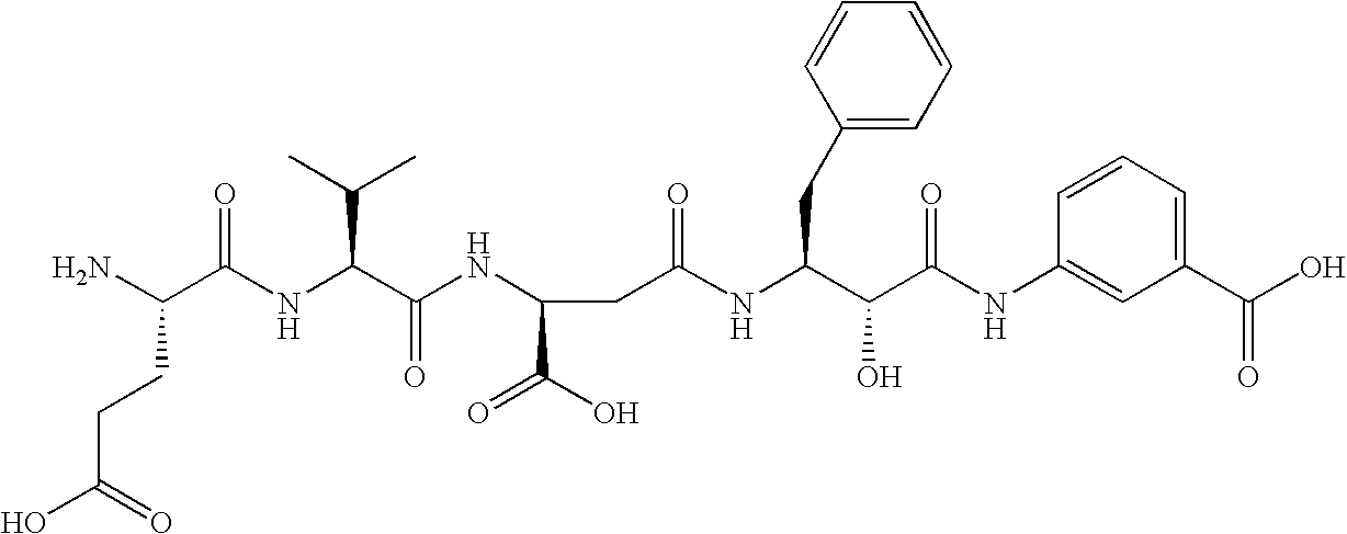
C(CC(N)C(=O)NC(C(C)C)C(=O)NC(C(=O)O)CC(NC(CC1=CC=CC=C1)C(O)C(NC1=CC(C(=O)O)=CC=C1)=O)=O)C(=O)O
